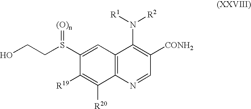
C1(S(CCO)=[(O)n])=CC2=C(C([R20])=C1[R19])N=CC([CONH2])=C2N([R1])[R2]
